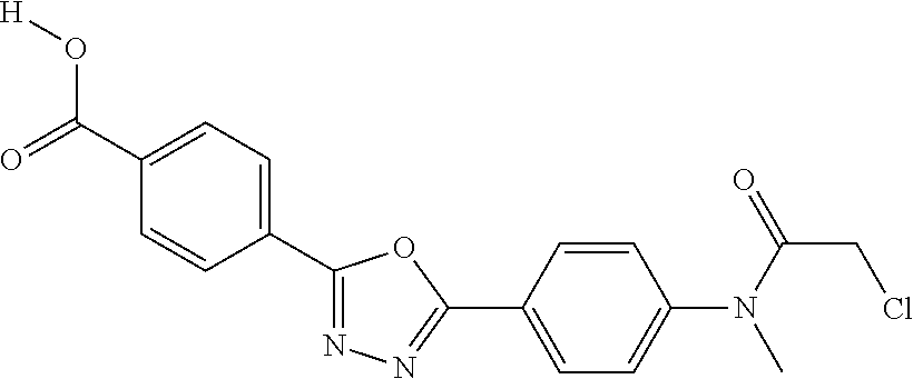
C1(C(=O)O[H])=CC=C(C2=NN=C(C3=CC=C(N(C)C(CCl)=O)C=C3)O2)C=C1
